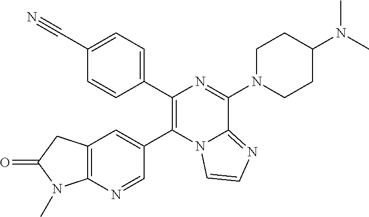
C12=C(N=CC(C3=C(C4=CC=C(C#N)C=C4)N=C(N4CCC(N(C)C)CC4)C4=NC=CN34)=C1)N(C)C(=O)C2
